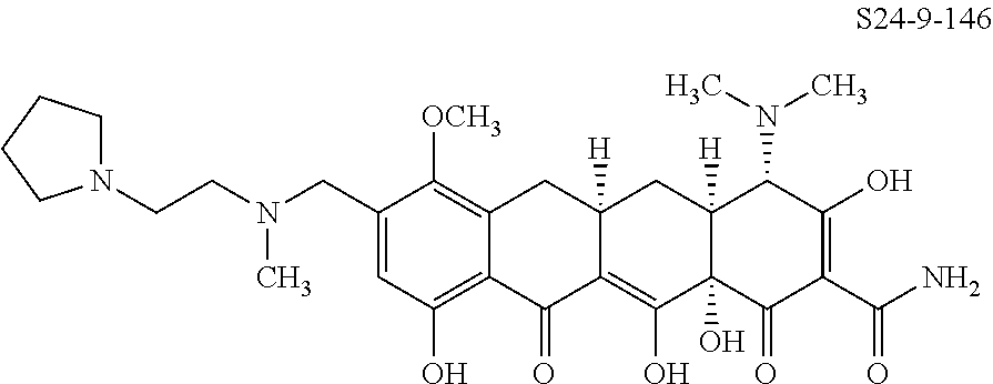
C1=C(CN(CCN2CCCC2)C)C([OCH3])=C2C(=C1O)C(=O)C1=C(O)C3(O)C([H])(CC1([H])C2)C(N(C)C)C(O)=C(C(N)=O)C3=O
